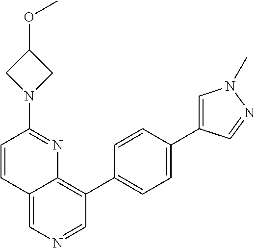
C1=CC2=CN=CC(C3=CC=C(C4=CN(C)N=C4)C=C3)=C2N=C1N1CC(OC)C1
